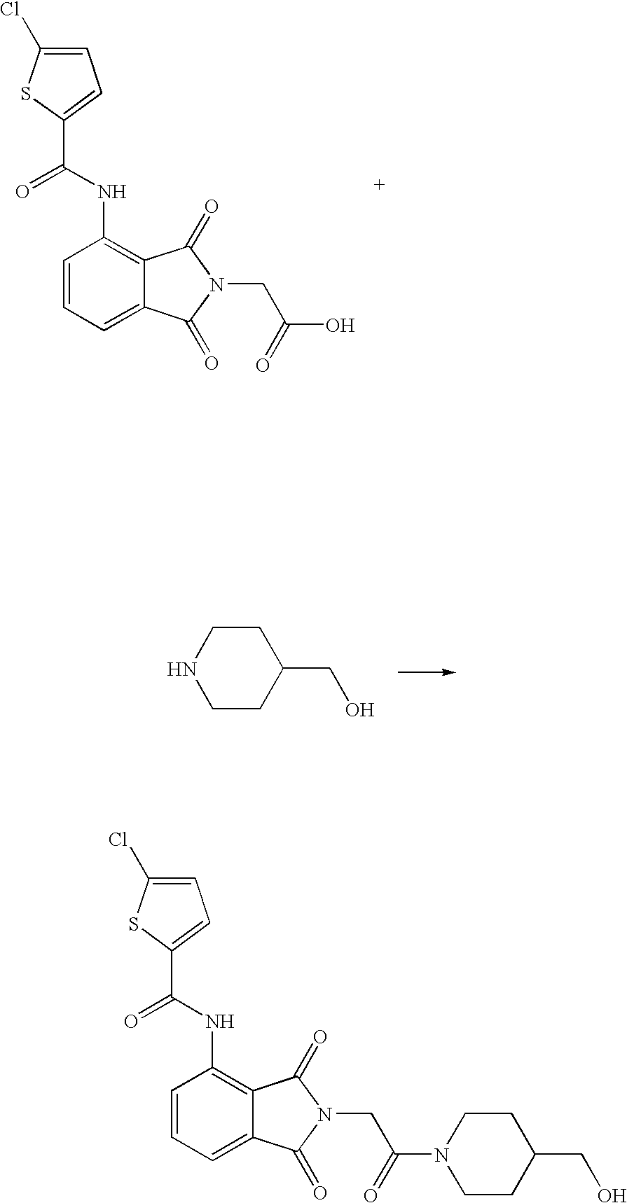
C1=C(Cl)SC(C(NC2=C3C(=CC=C2)C(=O)N(CC(=O)O)C3=O)=O)=C1.C1CC(CO)CCN1.C1=C(Cl)SC(C(NC2=C3C(=CC=C2)C(=O)N(CC(=O)N2CCC(CO)CC2)C3=O)=O)=C1
